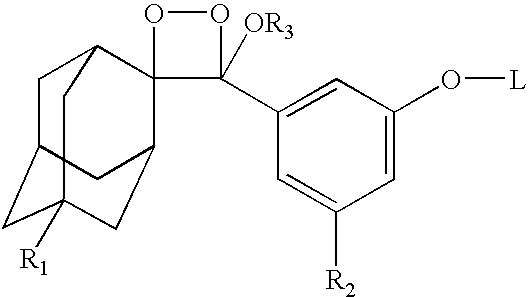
C1C2CC3([R1])CC(C2)C2(C1C3)OOC2(C1=CC(O[L])=CC([R2])=C1)[OR3]
